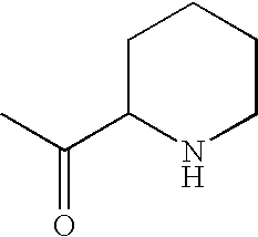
CC(C1NCCCC1)=O
